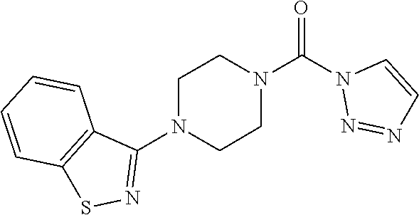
O=C(N1N=NC=C1)N1CCN(C2=NSC3=C2C=CC=C3)CC1
